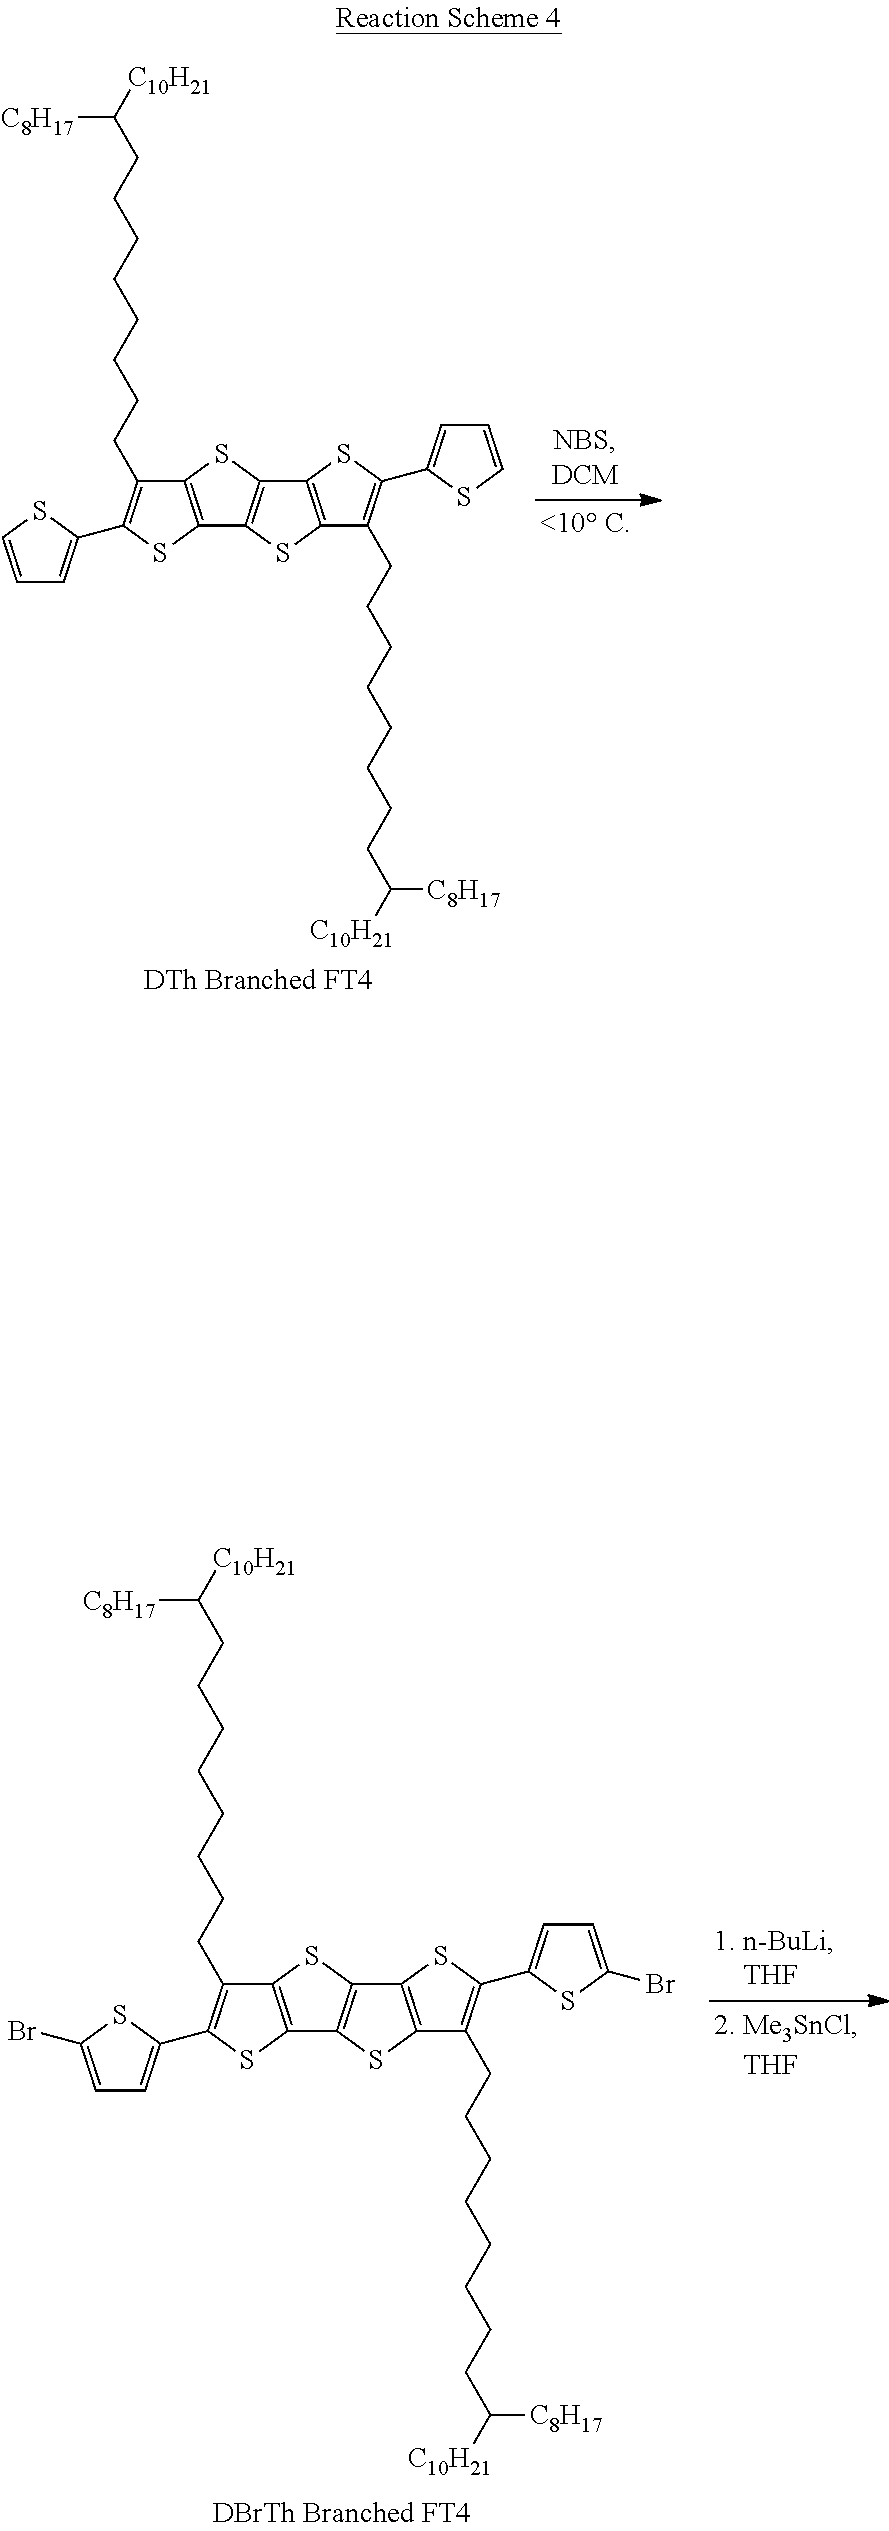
C1=CSC(C2=C(CCCCCCCCC([C10H21])[C8H17])C3=C(S2)C2=C(S3)C3=C(S2)C(CCCCCCCCC([C10H21])[C8H17])=C(C2=CC=CS2)S3)=C1.C1=C(Br)SC(C2=C(CCCCCCCCC([C10H21])[C8H17])C3=C(S2)C2=C(S3)C3=C(S2)C(CCCCCCCCC([C10H21])[C8H17])=C(C2=CC=C(Br)S2)S3)=C1
